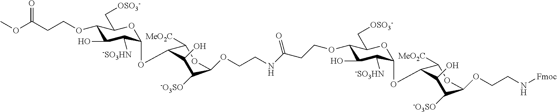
O(C(CCOC1C(O)C([-SO3HN])C(OC2C([MeO2C])OC(OCCNC(CCOC3C(O)C([-SO3HN])C(OC4C([MeO2C])OC(OCCN[Fmoc])C([-O3SO])C4O)OC3C[OSO3-])=O)C([-O3SO])C2O)OC1C[OSO3-])=O)C
